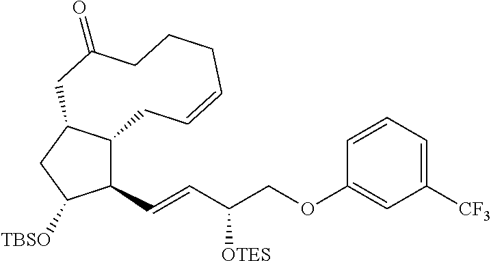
C1(C=CC(COC2=CC([CF3])=CC=C2)[OTES])C2C(CC1[TBSO])CC(=O)CCCC=CC2
